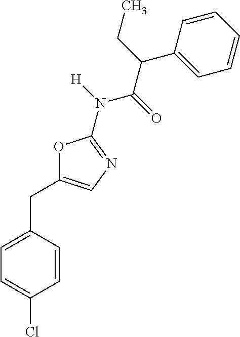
C1=C(CC2=CN=C(N(C(C(C3=CC=CC=C3)CC)=O)[H])O2)C=CC(Cl)=C1
